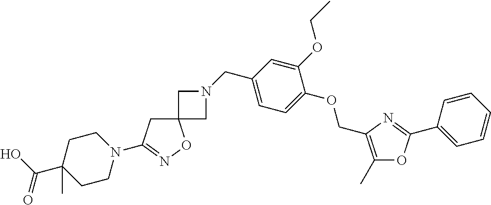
C12(CC(N3CCC(C(O)=O)(C)CC3)=NO1)CN(CC1=CC=C(OCC3=C(C)OC(C4=CC=CC=C4)=N3)C(OCC)=C1)C2
